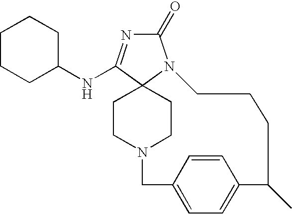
C1CCC(NC2=NC(=O)N3C24CCN(CC4)CC2=CC=C(C=C2)C(C)CCC3)CC1
